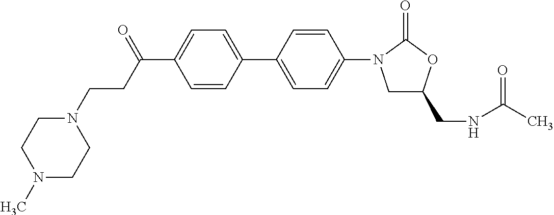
C(C1=CC=C(C2=CC=C(N3CC(CNC(C)=O)OC3=O)C=C2)C=C1)(CCN1CCN(C)CC1)=O
